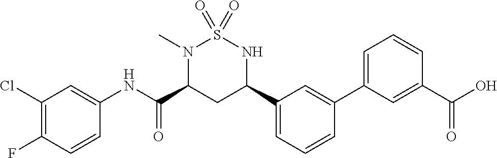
C1(Cl)=C(F)C=CC(NC(C2CC(C3=CC=CC(C4=CC=CC(C(O)=O)=C4)=C3)NS(=O)(=O)N2C)=O)=C1
